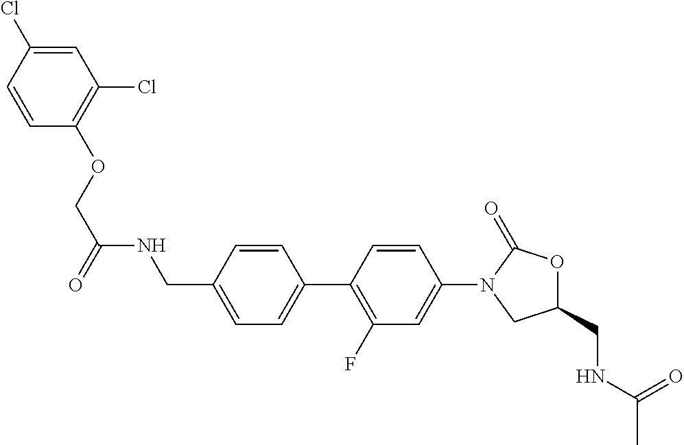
C(C1=CC=C(C2=C(F)C=C(N3CC(CNC(C)=O)OC3=O)C=C2)C=C1)NC(COC1=C(Cl)C=C(Cl)C=C1)=O
